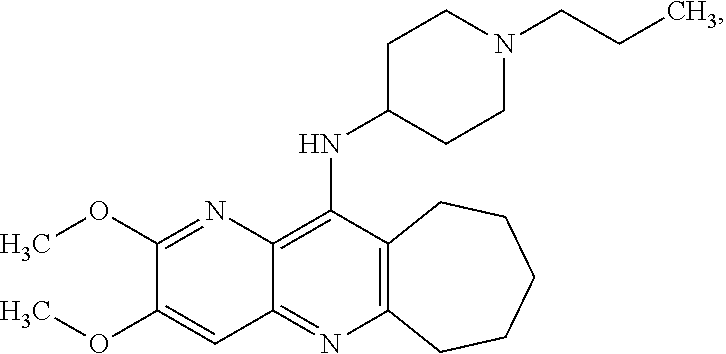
C12=C(N=C3C(=C1NC1CCN(CCC)CC1)N=C(OC)C(OC)=C3)CCCCC2
